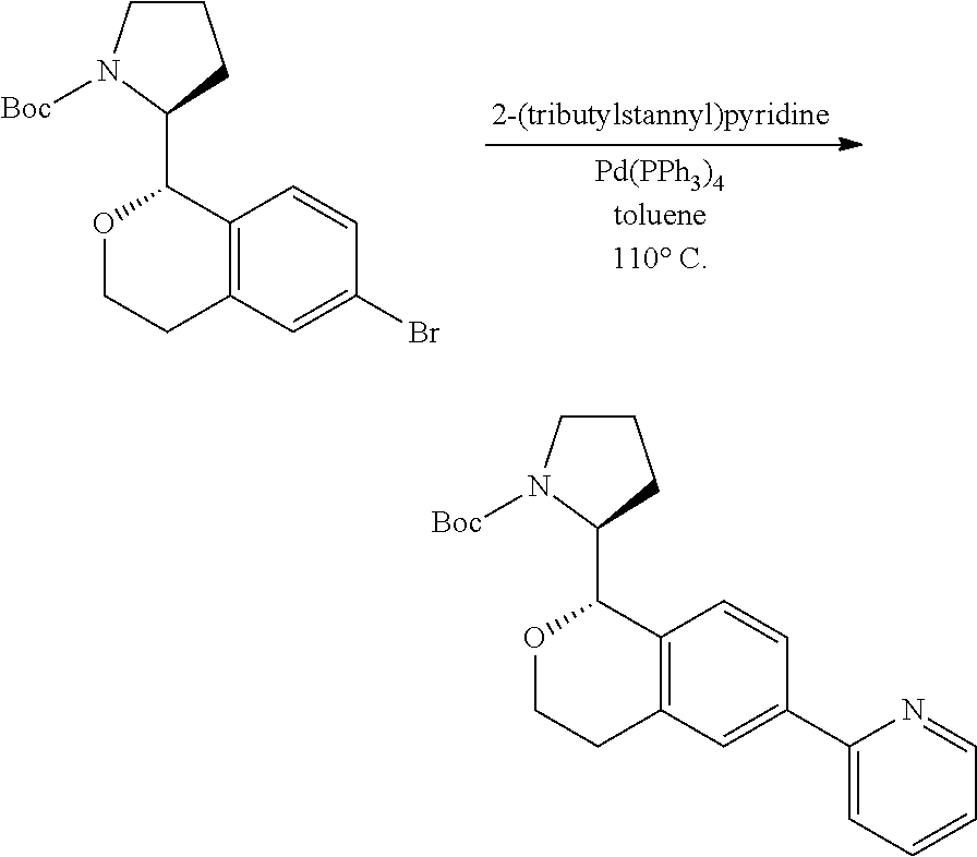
C12=C(C=C(Br)C=C1)CCOC2C1CCCN1[Boc].C12=C(C=C(C3=CC=CC=N3)C=C1)CCOC2C1CCCN1[Boc]
